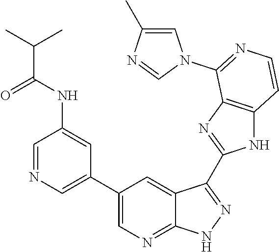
C1=NC=C(C2=CN=C3C(=C2)C(C2=NC4=C(N2)C=CN=C4N2C=C(C)N=C2)=NN3)C=C1NC(C(C)C)=O
